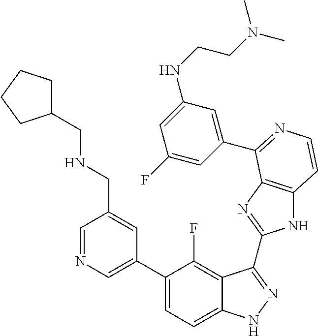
C1(C2=CN=CC(CNCC3CCCC3)=C2)=CC=C2C(=C1F)C(C1=NC3=C(N1)C=CN=C3C1=CC(NCCN(C)C)=CC(F)=C1)=NN2
